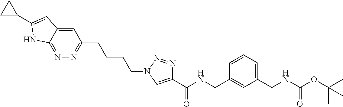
C1(CNC(OC(C)(C)C)=O)=CC=CC(CNC(C2=CN(CCCCC3=NN=C4C(=C3)C=C(C3CC3)N4)N=N2)=O)=C1
